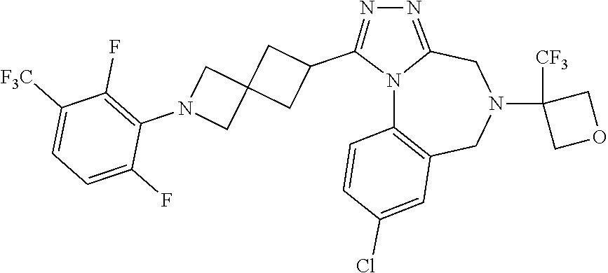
N12C3=C(CN(C4([CF3])COC4)CC1=NN=C2C1CC2(C1)CN(C1=C(F)C([F3C])=CC=C1F)C2)C=C(Cl)C=C3
